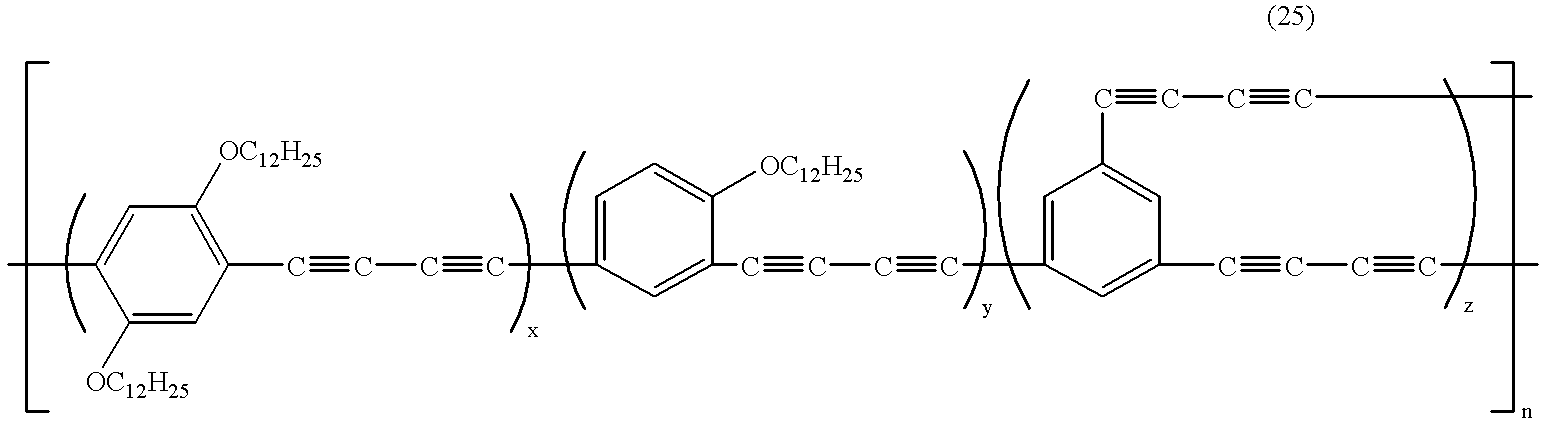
C(#CC#CC1=CC=C([OC12H25])C(C#CC#CC2=CC(C#CC#CC)=CC(C#CC#CC)=C2)=C1)C1=C([OC12H25])C=C(C)C([OC12H25])=C1
